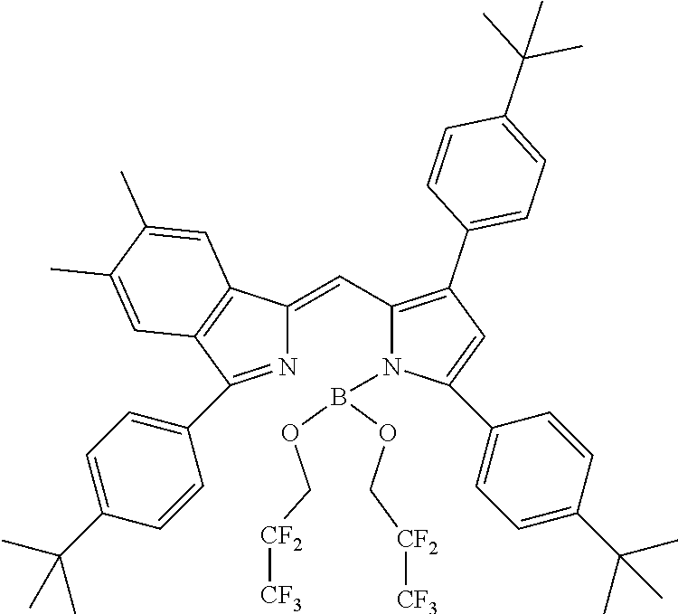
C(C1=C(C2=CC=C(C(C)(C)C)C=C2)C=C(C2=CC=C(C(C)(C)C)C=C2)N1B(OC[CF2][CF3])OC[CF2][CF3])=C1N=C(C2=CC=C(C(C)(C)C)C=C2)C2=C1C=C(C)C(C)=C2
